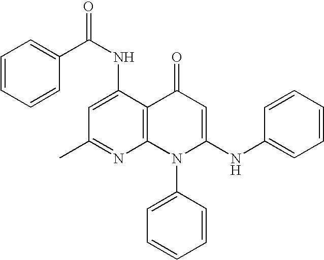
C1(C)=NC2=C(C(NC(C3=CC=CC=C3)=O)=C1)C(=O)C=C(NC1=CC=CC=C1)N2C1=CC=CC=C1
